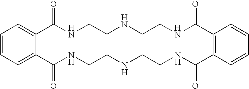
C1=CC=C2C(=C1)C(=O)NCCNCCNC(=O)C1=C(C=CC=C1)C(=O)NCCNCCNC2=O
